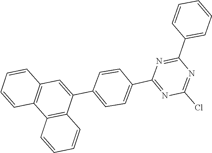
C1=CC(C2=NC(Cl)=NC(C3=CC=CC=C3)=N2)=CC=C1C1=CC2=C(C3=C1C=CC=C3)C=CC=C2
